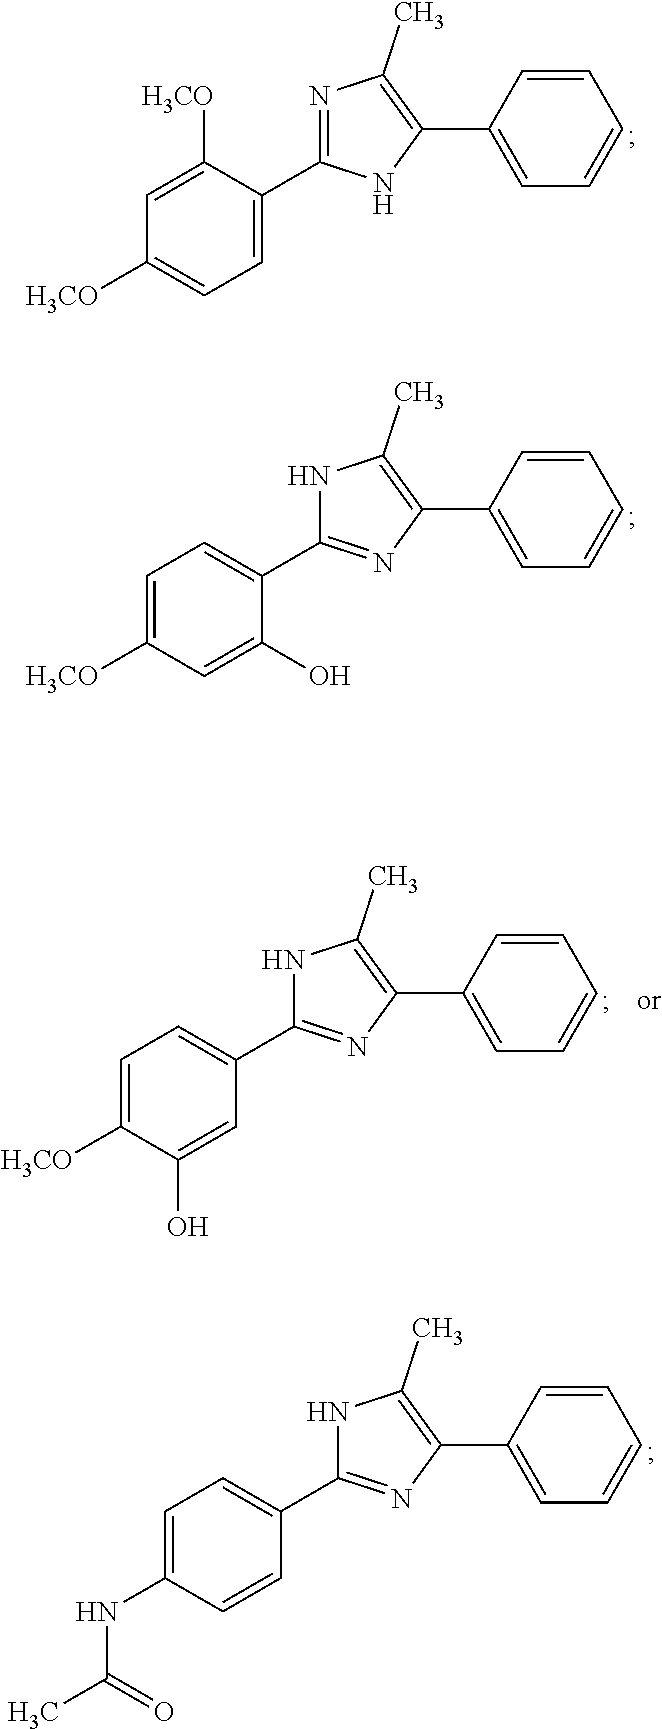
C1=C([H3CO])C(C2=NC(C)=C(C3=CC=CC=C3)N2)=CC=C1[H3CO].C1=C([H3CO])C=C(O)C(C2=NC(C3=CC=CC=C3)=C(C)N2)=C1.C1=C(NC(C)=O)C=CC(C2=NC(C3=CC=CC=C3)=C(C)N2)=C1.C1=C([H3CO])C(O)=CC(C2=NC(C3=CC=CC=C3)=C(C)N2)=C1
